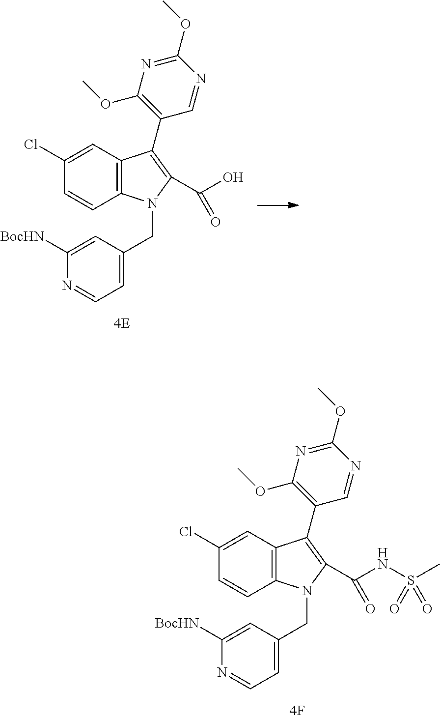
C12=C(C=C(Cl)C=C1)C(C1=C(OC)N=C(OC)N=C1)=C(C(NS(C)(=O)=O)=O)N2CC1=CC=NC([BocHN])=C1.C12=C(C=C(Cl)C=C1)C(C1=C(OC)N=C(OC)N=C1)=C(C(O)=O)N2CC1=CC=NC([BocHN])=C1
